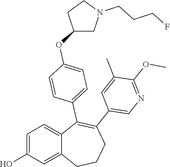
C1=C(O)C=C2C(=C1)C(C1=CC=C(OC3CN(CCCF)CC3)C=C1)=C(C1=CN=C(OC)C(C)=C1)CCC2
